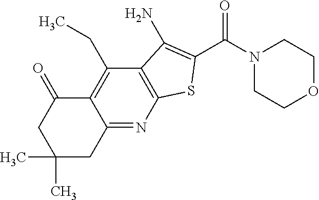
C12=NC3=C(C(CC)=C1C(=O)CC(C)(C)C2)C(N)=C(C(N1CCOCC1)=O)S3
